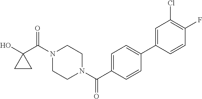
OC1(C(N2CCN(C(=O)C3=CC=C(C4=CC(Cl)=C(F)C=C4)C=C3)CC2)=O)CC1
